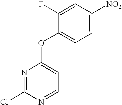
C1(F)=CC([NO2])=CC=C1OC1=CC=NC(Cl)=N1
